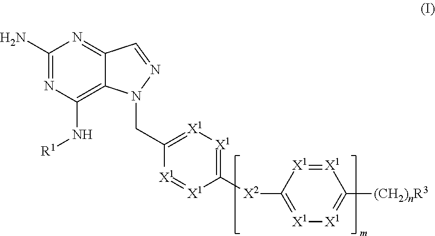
C1(N)=NC(N[R1])=C2C(=N1)C=NN2CC1=[X1][X1]=C([X2]C2=[X1][X1]=C([(CH2)nR3])[X1]=[X1]2)[X1]=[X1]1
